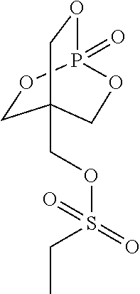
C1OP2(=O)OCC1(COS(CC)(=O)=O)CO2
